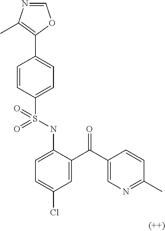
C1=CC(S(NC2=CC=C(Cl)C=C2C(C2=CN=C(C)C=C2)=O)(=O)=O)=CC=C1C1=C(C)N=CO1
